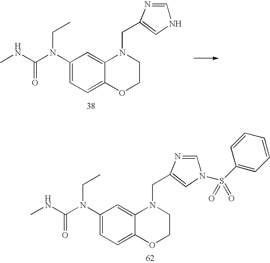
C1=C(N(C(NC)=O)CC)C=C2C(=C1)OCCN2CC1=CN(S(C2=CC=CC=C2)(=O)=O)C=N1.C1=C(N(C(NC)=O)CC)C=C2C(=C1)OCCN2CC1=CNC=N1
